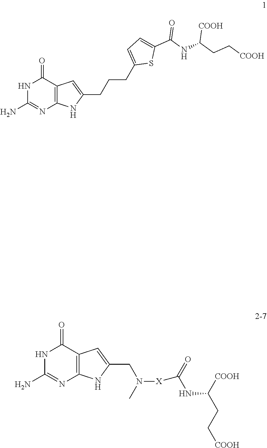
N1C(N)=NC2=C(C1=O)C=C(CCCC1=CC=C(C(NC(CC[COOH])[COOH])=O)S1)N2.N1C(N)=NC2=C(C1=O)C=C(CN([X]C(=O)NC(CC[COOH])[COOH])C)N2
